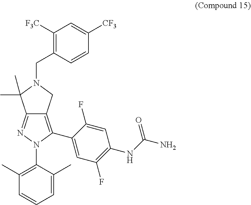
C12=NN(C3=C(C)C=CC=C3C)C(C3=CC(F)=C(NC(N)=O)C=C3F)=C1CN(CC1=C([F3C])C=C([CF3])C=C1)C2(C)C
